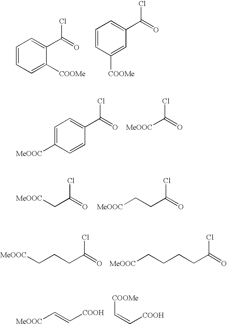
C1=CC=C([COOMe])C(C(=O)Cl)=C1.C1=CC([COOMe])=CC(C(=O)Cl)=C1.C1=C([MeOOC])C=CC(C(=O)Cl)=C1.[MeOOC]C(=O)Cl.C(C(=O)Cl)[MeOOC].C(C(=O)Cl)C[MeOOC].C(C(=O)Cl)CC[MeOOC].C(C(=O)Cl)CCC[MeOOC].[MeOOC]C=C[COOH].C(=C[COOMe])[COOH]
